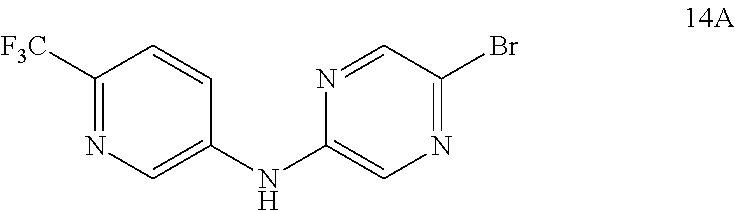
N1=CC(Br)=NC=C1NC1=CN=C([F3C])C=C1
